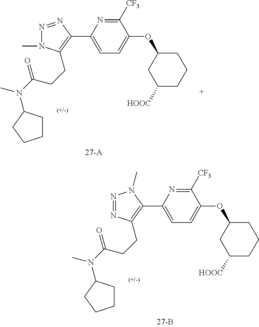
C1([CF3])=NC(C2=C(CCC(N(C)C3CCCC3)=O)N(C)N=N2)=CC=C1OC1CC([HOOC])CCC1.C1([CF3])=NC(C2=C(CCC(N(C)C3CCCC3)=O)N=NN2C)=CC=C1OC1CC([HOOC])CCC1
